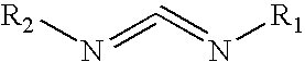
[R2]N=C=N[R1]
